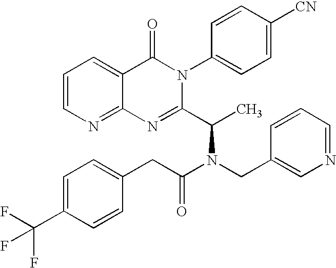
C12=NC=CC=C1C(=O)N(C1=CC=C([CN])C=C1)C(C(C)N(CC1=CN=CC=C1)C(CC1=CC=C(C(F)(F)F)C=C1)=O)=N2
